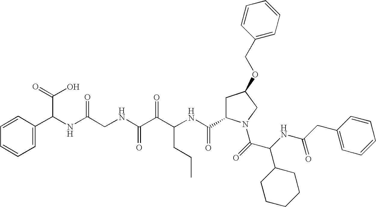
C(NC(C(=O)N1CC(OCC2=CC=CC=C2)CC1C(NC(C(C(NCC(NC(C(O)=O)C1=CC=CC=C1)=O)=O)=O)CCC)=O)C1CCCCC1)(=O)CC1=CC=CC=C1
